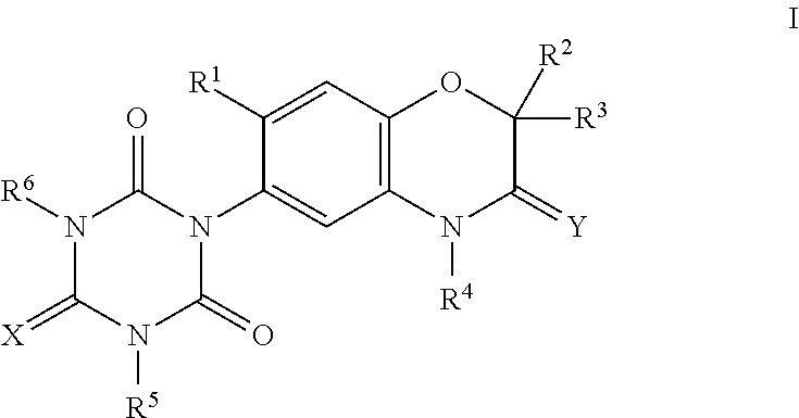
N1([R6])C(=[X])N([R5])C(=O)N(C2=CC3=C(C=C2[R1])OC([R3])([R2])C(=[Y])N3[R4])C1=O
